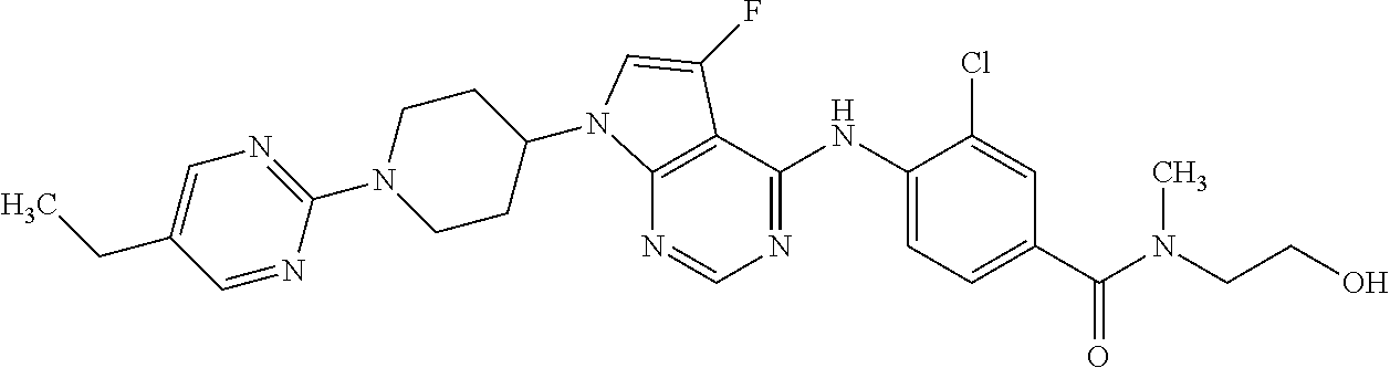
N1(C2=NC=C(CC)C=N2)CCC(N2C3=C(C(NC4=CC=C(C(N(C)CCO)=O)C=C4Cl)=NC=N3)C(F)=C2)CC1
